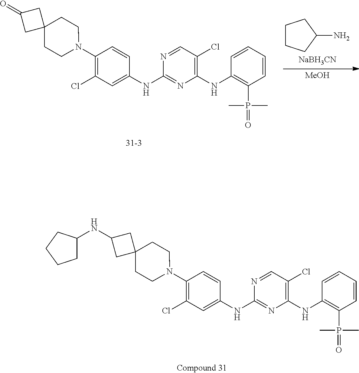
N1=CC(Cl)=C(NC2=C(P(=O)(C)C)C=CC=C2)N=C1NC1=CC(Cl)=C(N2CCC3(CC2)CC(=O)C3)C=C1.C1CCC(N)C1.[NaBH3CN].[MeOH].N1=CC(Cl)=C(NC2=C(P(=O)(C)C)C=CC=C2)N=C1NC1=CC(Cl)=C(N2CCC3(CC2)CC(NC2CCCC2)C3)C=C1
